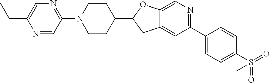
C12=CC(C3=CC=C(S(=O)(=O)C)C=C3)=NC=C1OC(C1CCN(C3=NC=C(CC)N=C3)CC1)C2
